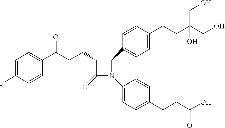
C1=C(F)C=CC(C(CCC2C(=O)N(C3=CC=C(CCC(O)=O)C=C3)C2C2=CC=C(CCC(CO)(CO)O)C=C2)=O)=C1
